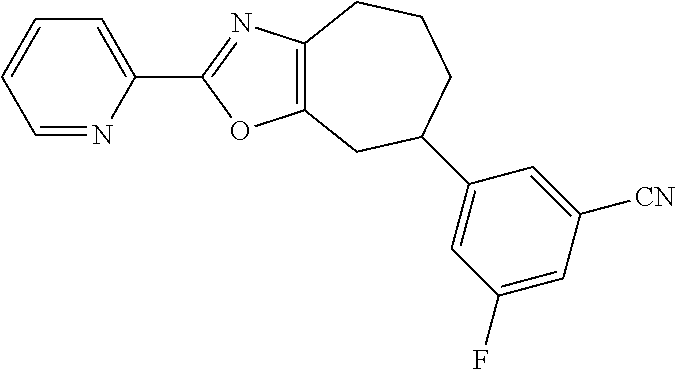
C1=NC(C2=NC3=C(O2)CC(C2=CC(F)=CC([CN])=C2)CCC3)=CC=C1
